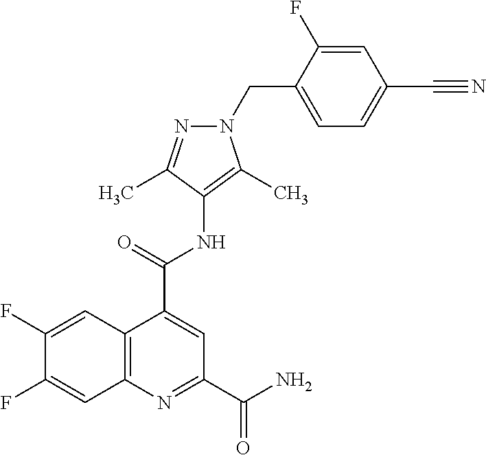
C12=C(N=C(C(=O)N)C=C1C(=O)NC1=C(C)N(CC3=CC=C(C#N)C=C3F)N=C1C)C=C(F)C(F)=C2
